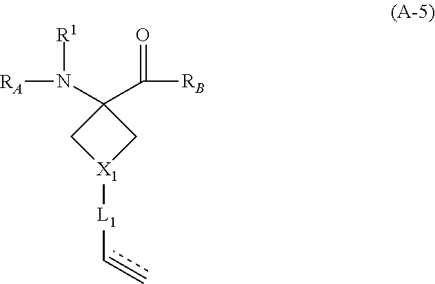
[RA]N(C1(C([RB])=O)C[X1]([L1]C=C)C1)[R1]
